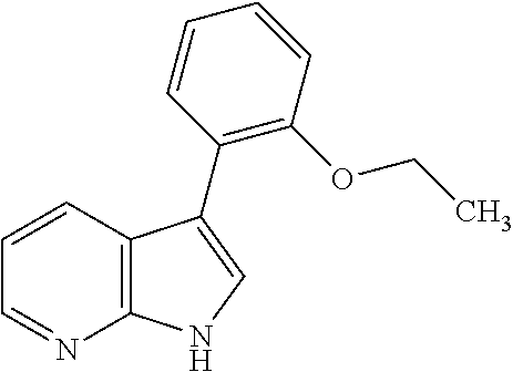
C12=C(C=CC=N1)C(C1=C(OCC)C=CC=C1)=CN2
